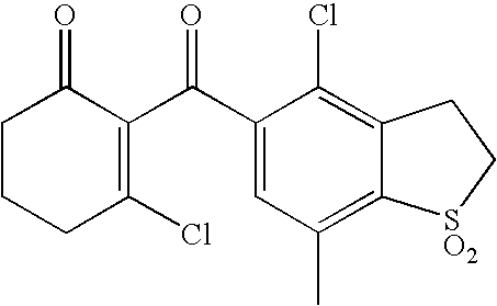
C1CCC(Cl)=C(C(C2=CC(C)=C3C(=C2Cl)CC[SO2]3)=O)C1=O
